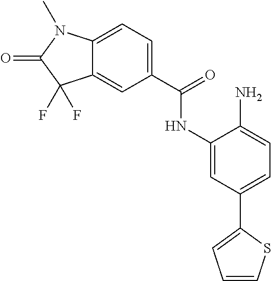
C12=CC(C(=O)NC3=CC(C4=CC=CS4)=CC=C3N)=CC=C1N(C)C(=O)C2(F)F
